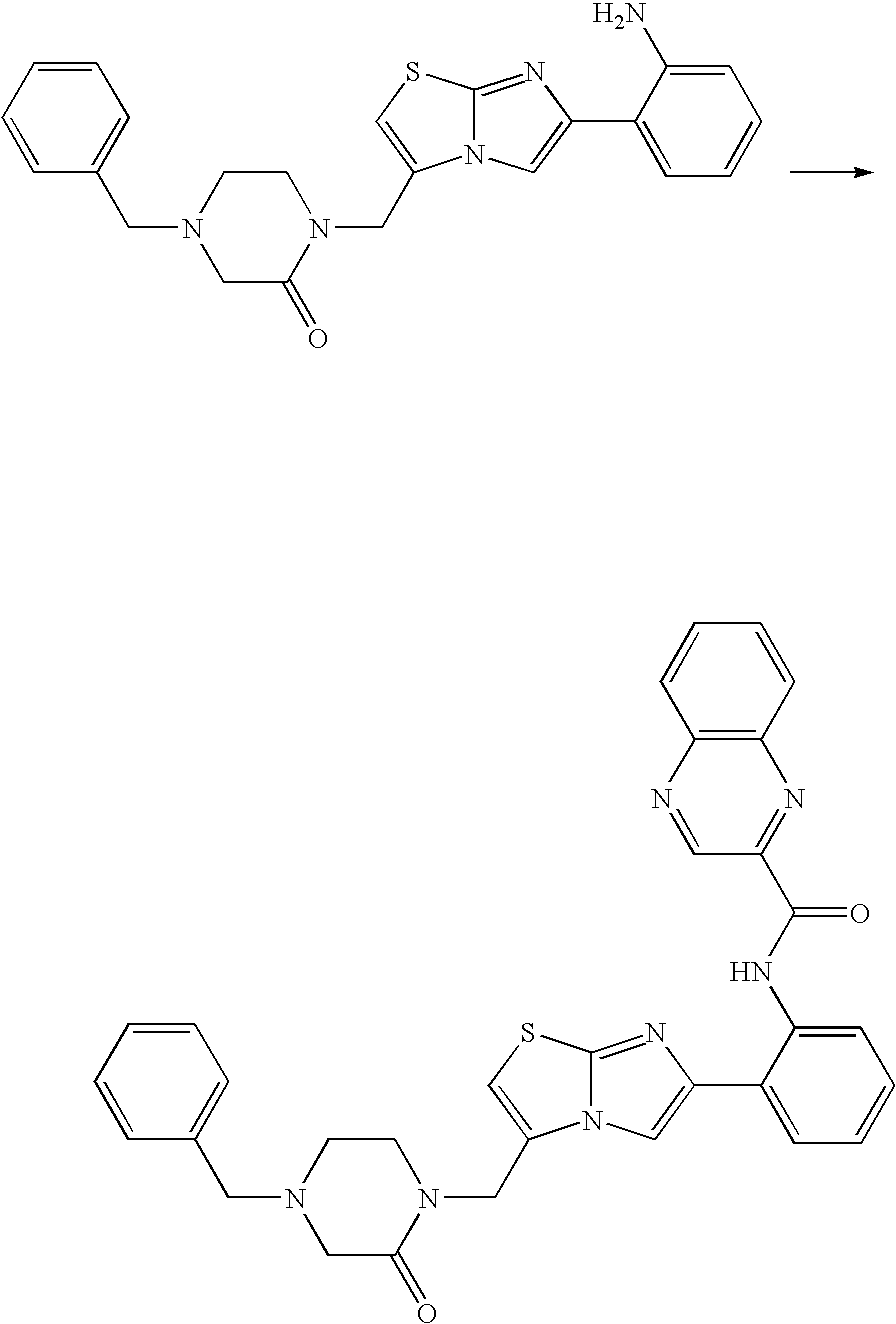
C12=NC(C3=CC=CC=C3N)=CN1C(CN1CCN(CC3=CC=CC=C3)CC1=O)=CS2.C12=NC(C3=CC=CC=C3NC(C3=NC4=C(N=C3)C=CC=C4)=O)=CN1C(CN1CCN(CC3=CC=CC=C3)CC1=O)=CS2
